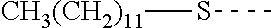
[CH3(CH2)11]SC
